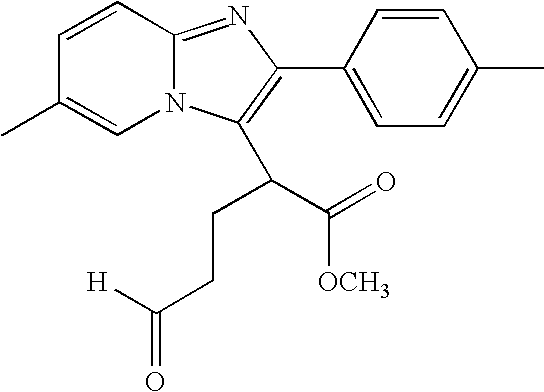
C1=CC2=NC(C3=CC=C(C)C=C3)=C(C(C(=O)[OCH3])CCC(=O)[H])N2C=C1C
